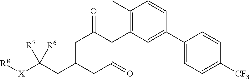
C1C(CC([X][R8])([R7])[R6])CC(=O)C(C2=C(C)C=CC(C3=CC=C([CF3])C=C3)=C2C)C1=O
